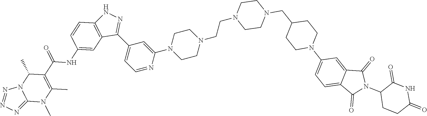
C12=NN=NN1C(C)C(C(=O)NC1=CC3=C(C=C1)NN=C3C1=CC=NC(N3CCN(CCN4CCN(CC5CCN(C6=CC=C7C(=C6)C(=O)N(C6CCC(=O)NC6=O)C7=O)CC5)CC4)CC3)=C1)=C(C)N2C
